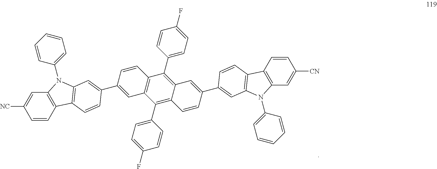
FC1=CC=C(C2=C3C(=C(C4=CC=C(F)C=C4)C4=C2C=CC(C2=CC5=C(C6=C(C=C([NC])C=C6)N5C5=CC=CC=C5)C=C2)=C4)C=CC(C2=CC4=C(C5=C(C=C([CN])C=C5)N4C4=CC=CC=C4)C=C2)=C3)C=C1
